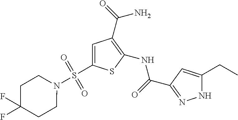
C1(NC(=O)C2=NNC(CC)=C2)=C(C(=O)N)C=C(S(N2CCC(F)(F)CC2)(=O)=O)S1
